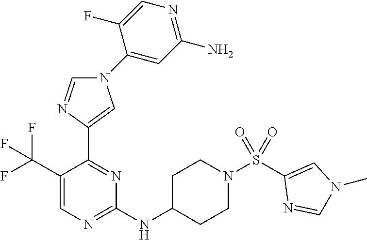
C1(NC2CCN(S(C3=CN(C)C=N3)(=O)=O)CC2)=NC=C(C(F)(F)F)C(C2=CN(C3=CC(N)=NC=C3F)C=N2)=N1
